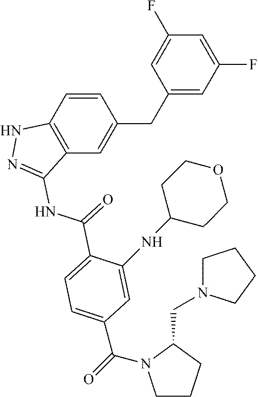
C1(F)=CC(CC2=CC3=C(C=C2)NN=C3NC(C2=CC=C(C(N3CCCC3CN3CCCC3)=O)C=C2NC2CCOCC2)=O)=CC(F)=C1
